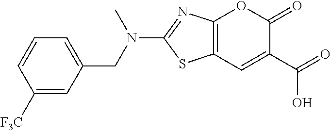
C12=C(C=C(C(=O)O)C(=O)O1)SC(N(CC1=CC=CC([F3C])=C1)C)=N2
